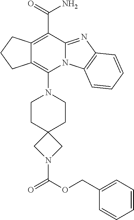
C12=C(N3CCC4(CC3)CN(C(=O)OCC3=CC=CC=C3)C4)N3C(=NC4=C3C=CC=C4)C(C(N)=O)=C1CCC2
